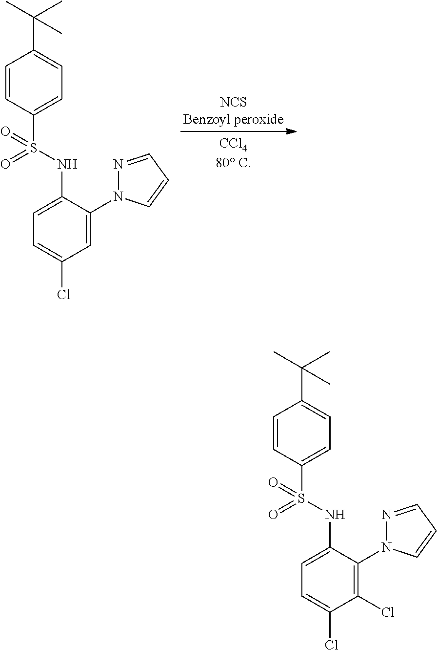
C1(S(NC2=CC=C(Cl)C=C2N2N=CC=C2)(=O)=O)=CC=C(C(C)(C)C)C=C1.C1(S(NC2=CC=C(Cl)C(Cl)=C2N2N=CC=C2)(=O)=O)=CC=C(C(C)(C)C)C=C1
